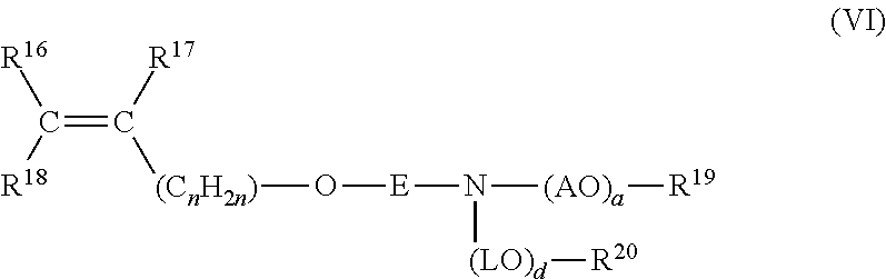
C(=C([R17])[(CnH2n)]O[E]N([(AO)a][R19])[(LO)d][R20])([R18])[R16]
